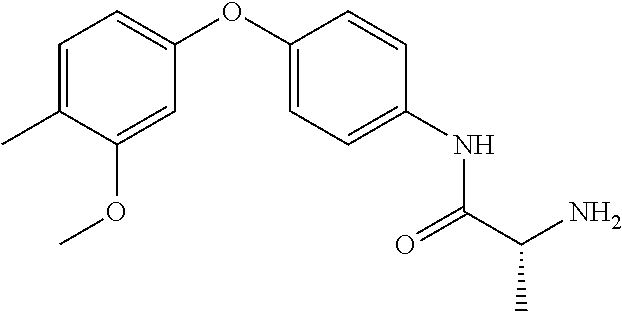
C1=C(C)C(OC)=CC(OC2=CC=C(NC(C(N)C)=O)C=C2)=C1
